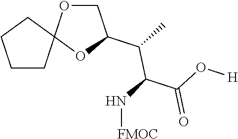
C1OC2(OC1C(C)C(N[FMOC])C(O[H])=O)CCCC2
